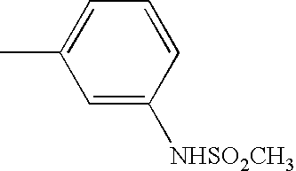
C1=C([NHSO2CH3])C=CC=C1C
